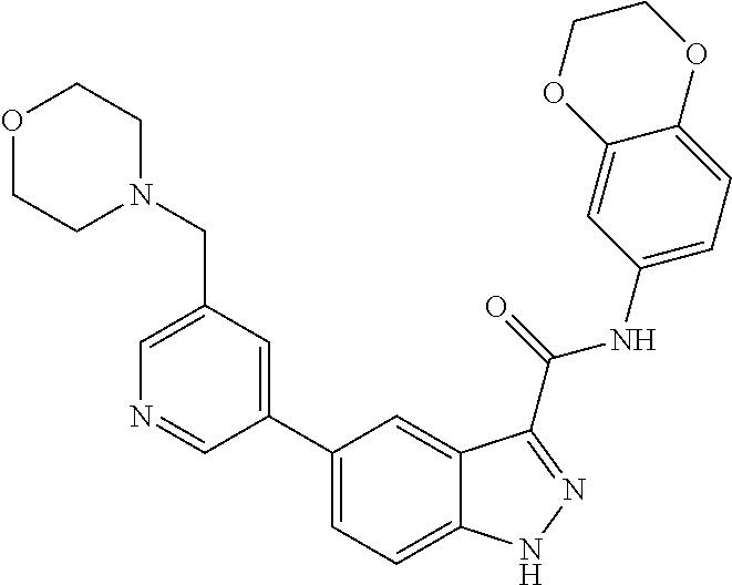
C1(CN2CCOCC2)=CN=CC(C2=CC=C3C(=C2)C(C(NC2=CC=C4C(=C2)OCCO4)=O)=NN3)=C1
